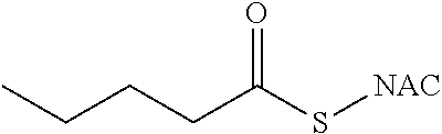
C(C(S[NAC])=O)CCC
